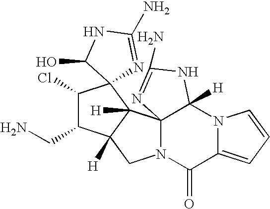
C1(Cl)C(CN)C2([H])C([H])(C13N=C(N)NC3O)C13N(C2)C(=O)C2=CC=CN2C1([H])NC(N)=N3
